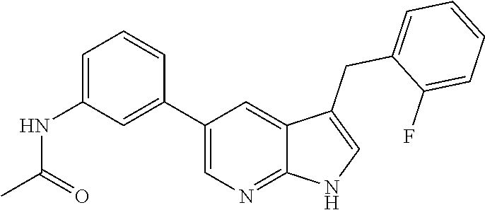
C1(C2=CC(NC(C)=O)=CC=C2)=CN=C2C(=C1)C(CC1=CC=CC=C1F)=CN2
